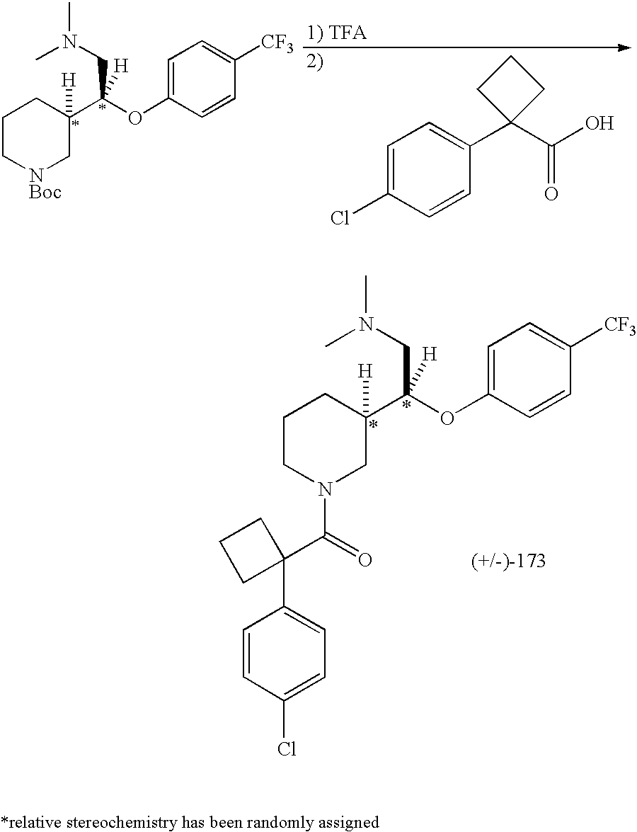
C1=C(Cl)C=CC(C2(C(=O)O)CCC2)=C1.C1C[NBoc]CC(C(OC2=CC=C([CF3])C=C2)(CN(C)C)[H])([H])C1.C1CN(C(C2(C3=CC=C(Cl)C=C3)CCC2)=O)CC(C(OC2=CC=C([CF3])C=C2)(CN(C)C)[H])([H])C1
